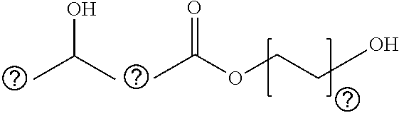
OC(C)C.C(OCCO)(=O)C
